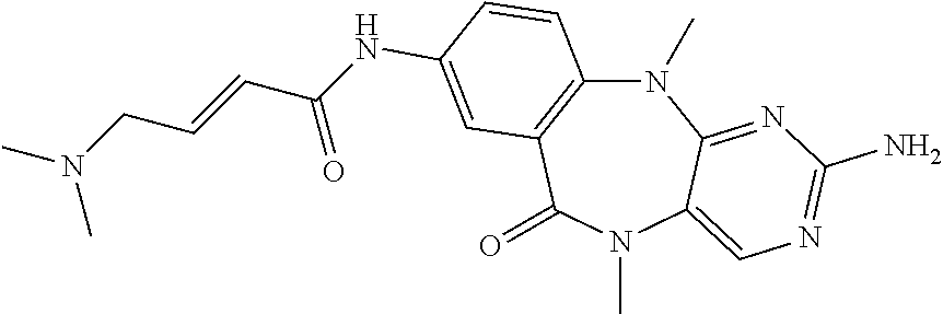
N1(C)C2=C(C(=O)N(C)C3=CN=C(N)N=C13)C=C(NC(C=CCN(C)C)=O)C=C2
